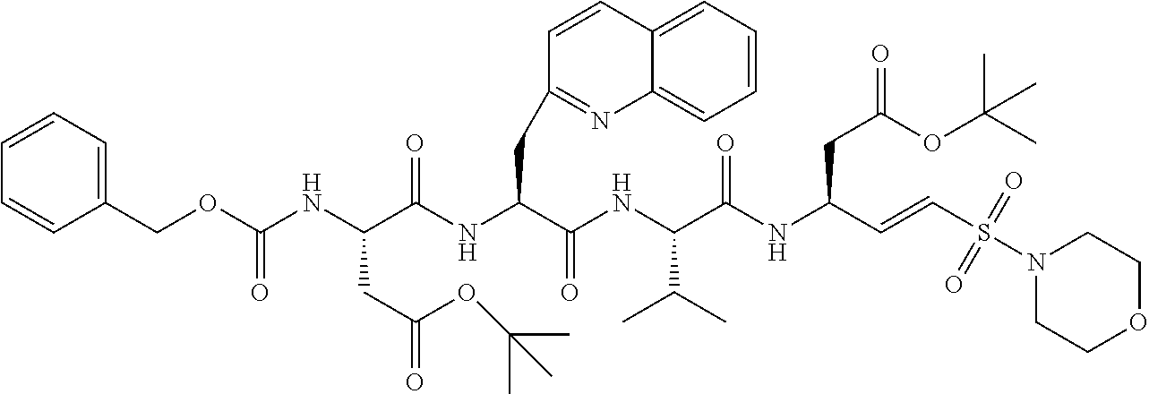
C1(COC(NC(C(NC(C(NC(C(NC(C=CS(N2CCOCC2)(=O)=O)CC(OC(C)(C)C)=O)=O)C(C)C)=O)CC2=NC3=CC=CC=C3C=C2)=O)CC(=O)OC(C)(C)C)=O)=CC=CC=C1
